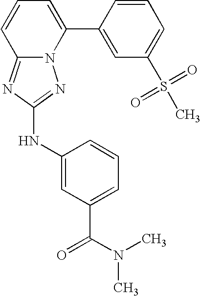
N12C(=NC(NC3=CC(C(N(C)C)=O)=CC=C3)=N1)C=CC=C2C1=CC(S(C)(=O)=O)=CC=C1
